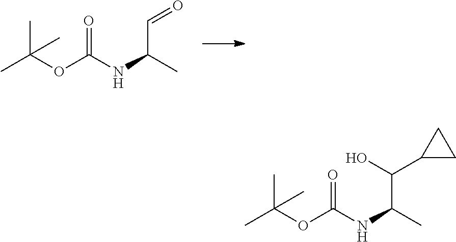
CC(OC(NC(C)C=O)=O)(C)C.CC(OC(NC(C)C(C1CC1)O)=O)(C)C
